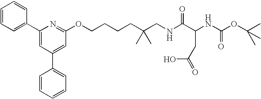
C1=CC=C(C2=CC(C3=CC=CC=C3)=CC(OCCCCC(CNC(C(NC(OC(C)(C)C)=O)CC(=O)O)=O)(C)C)=N2)C=C1
